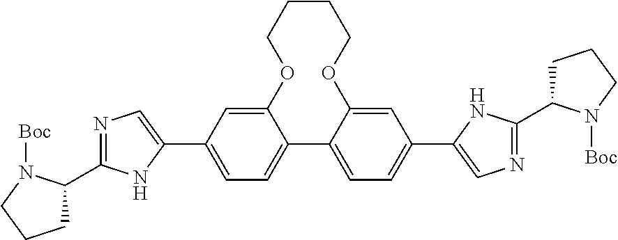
C1CCOC2=CC(C3=CN=C(C4CCCN4[Boc])N3)=CC=C2C2=CC=C(C3=CN=C(C4CCCN4[Boc])N3)C=C2OC1
